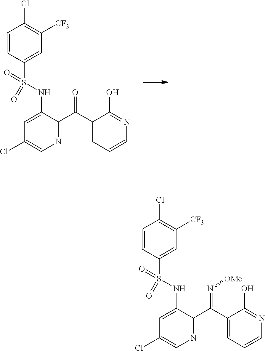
C1=CC(S(=O)(=O)NC2=CC(Cl)=CN=C2C(=N[OMe])C2=CC=CN=C2O)=CC([CF3])=C1Cl.C1=CC(S(=O)(=O)NC2=CC(Cl)=CN=C2C(=O)C2=CC=CN=C2O)=CC([CF3])=C1Cl
